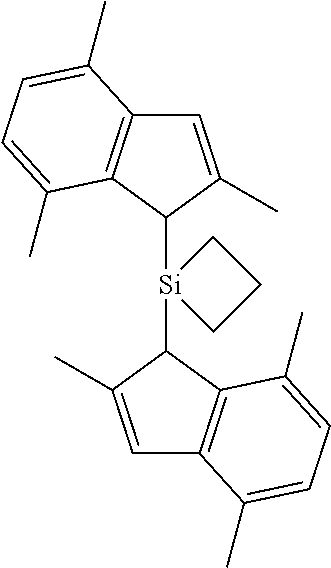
C1=C(C)C([Si]2(C3C4=C(C=C3C)C(C)=CC=C4C)CCC2)C2=C1C(C)=CC=C2C
